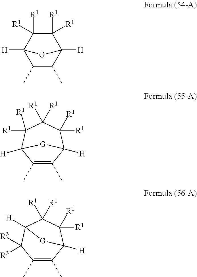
C1(C)=C(C)C2([H])C([R1])([R1])C([R1])([R1])C1([H])[G]2.C1(C)=C(C)C2([H])C([R1])([R1])C([R1])([R1])C([R1])([R1])C1([H])[G]2.C1(C)=C(C)C2([H])C([R1])([R1])C([R1])([R1])C([H])(C1([R3])[R3])[G]2
